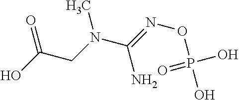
C(C(O)=O)N(C(=NOP(O)(O)=O)N)C
